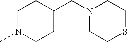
C1N(C)CCC(CN2CCSCC2)C1
